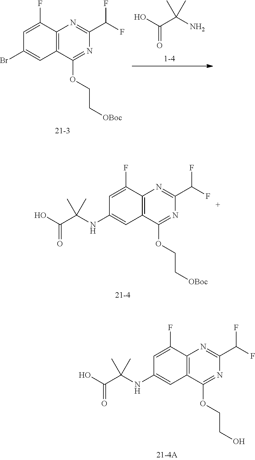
C12=C(C(OCC[OBoc])=NC(C(F)F)=N1)C=C(Br)C=C2F.O=C(O)C(N)(C)C.C12=C(C(OCCO)=NC(C(F)F)=N1)C=C(NC(C(=O)O)(C)C)C=C2F.C12=C(C(OCC[OBoc])=NC(C(F)F)=N1)C=C(NC(C(=O)O)(C)C)C=C2F
